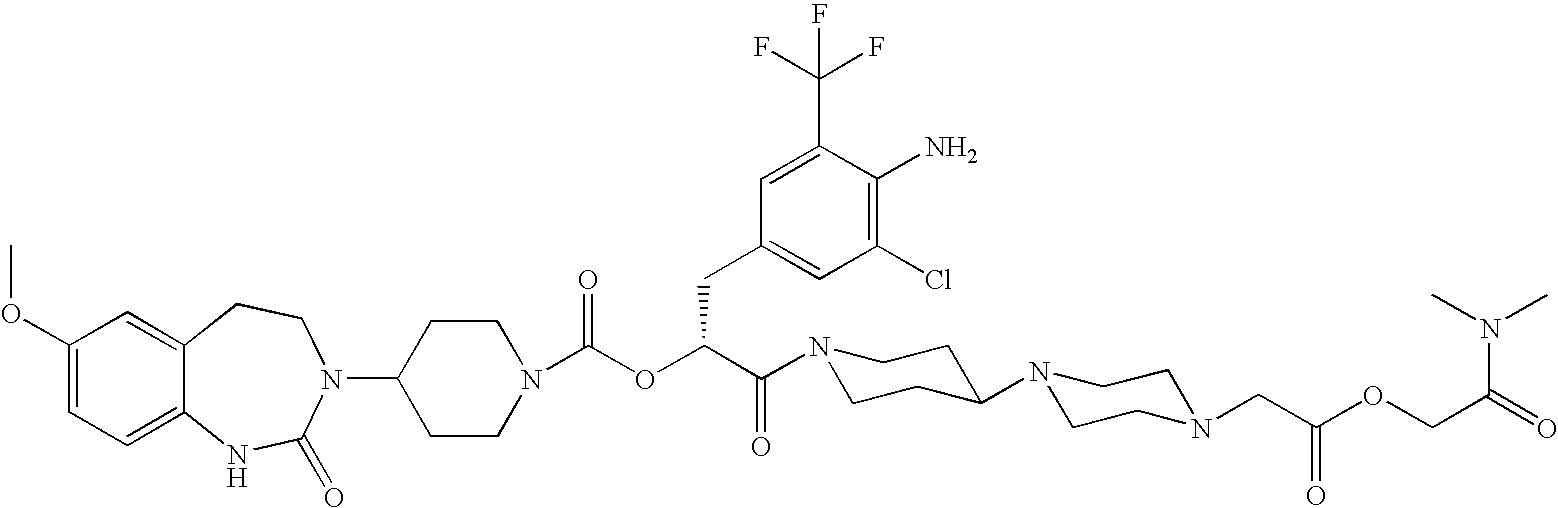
C1(N2C(=O)NC3=CC=C(OC)C=C3CC2)CCN(C(OC(C(=O)N2CCC(N3CCN(CC(OCC(=O)N(C)C)=O)CC3)CC2)CC2=CC(Cl)=C(N)C(C(F)(F)F)=C2)=O)CC1
